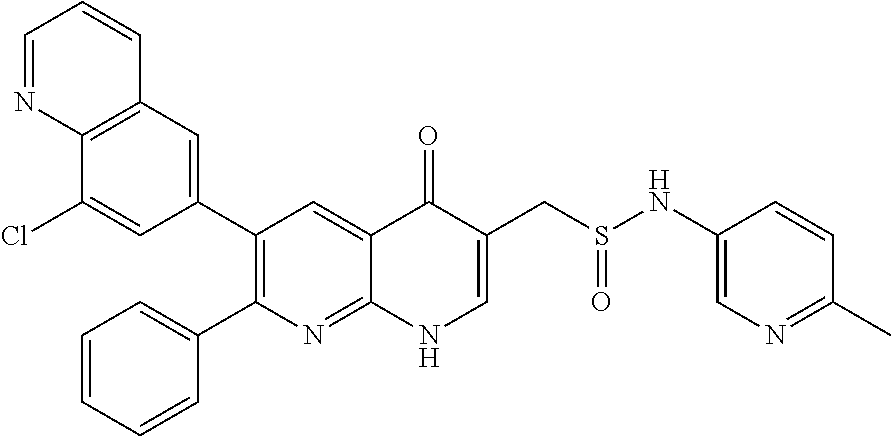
C12=C(C=C(C3=C(C4=CC=CC=C4)N=C4C(=C3)C(=O)C(CS(NC3=CN=C(C)C=C3)=O)=CN4)C=C1Cl)C=CC=N2
